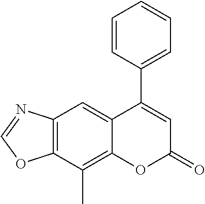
C12=C(C(C)=C3C(=C1)C(C1=CC=CC=C1)=CC(=O)O3)OC=N2
